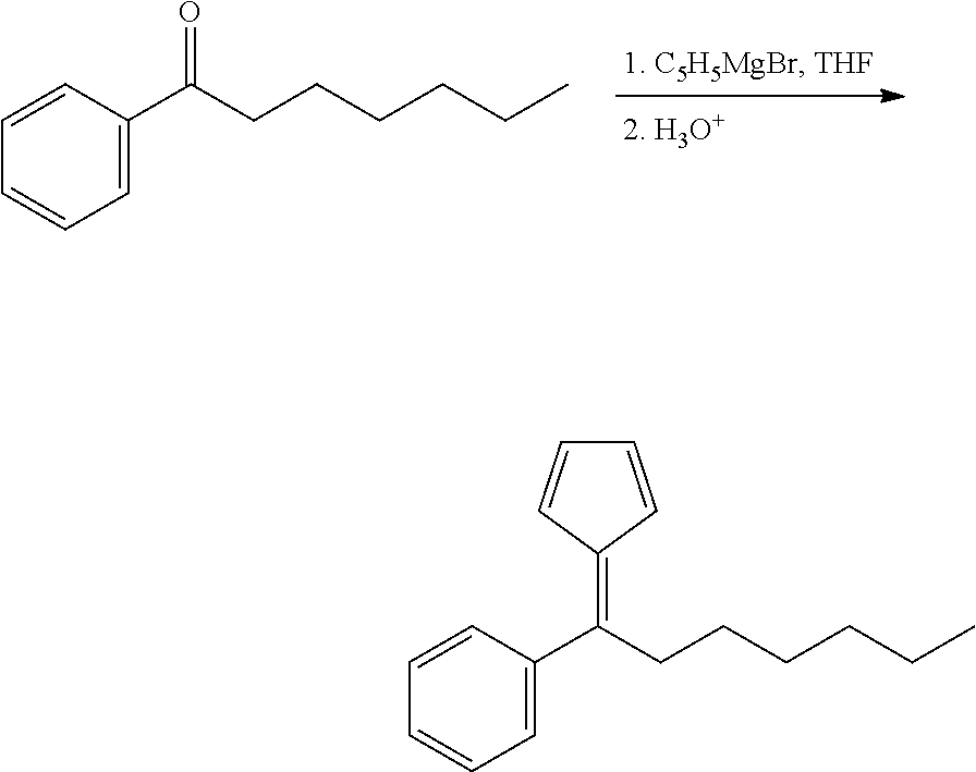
C1=CC(C(CCCCCC)=O)=CC=C1.C1=CC(C(CCCCCC)=C2C=CC=C2)=CC=C1
